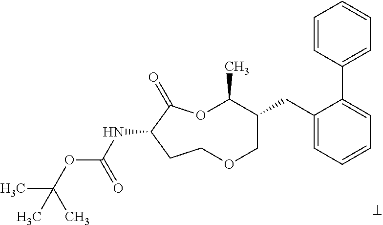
N(C1C(=O)OC(C)C(CC2=CC=CC=C2C2=CC=CC=C2)COCC1)C(OC(C)(C)C)=O
